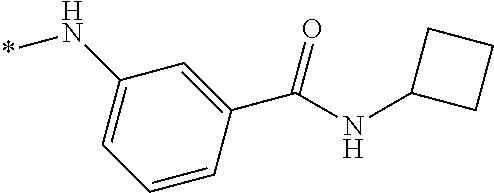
C1(N*)=CC=CC(C(=O)NC2CCC2)=C1
